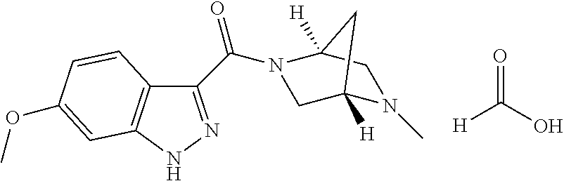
N1(C)C2([H])CN(C(C3=NNC4=C3C=CC(OC)=C4)=O)C([H])(C1)C2.[H]C(O)=O
